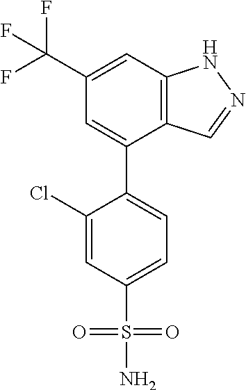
C1=C(C(F)(F)F)C=C(C2=CC=C(S(N)(=O)=O)C=C2Cl)C2=C1NN=C2
